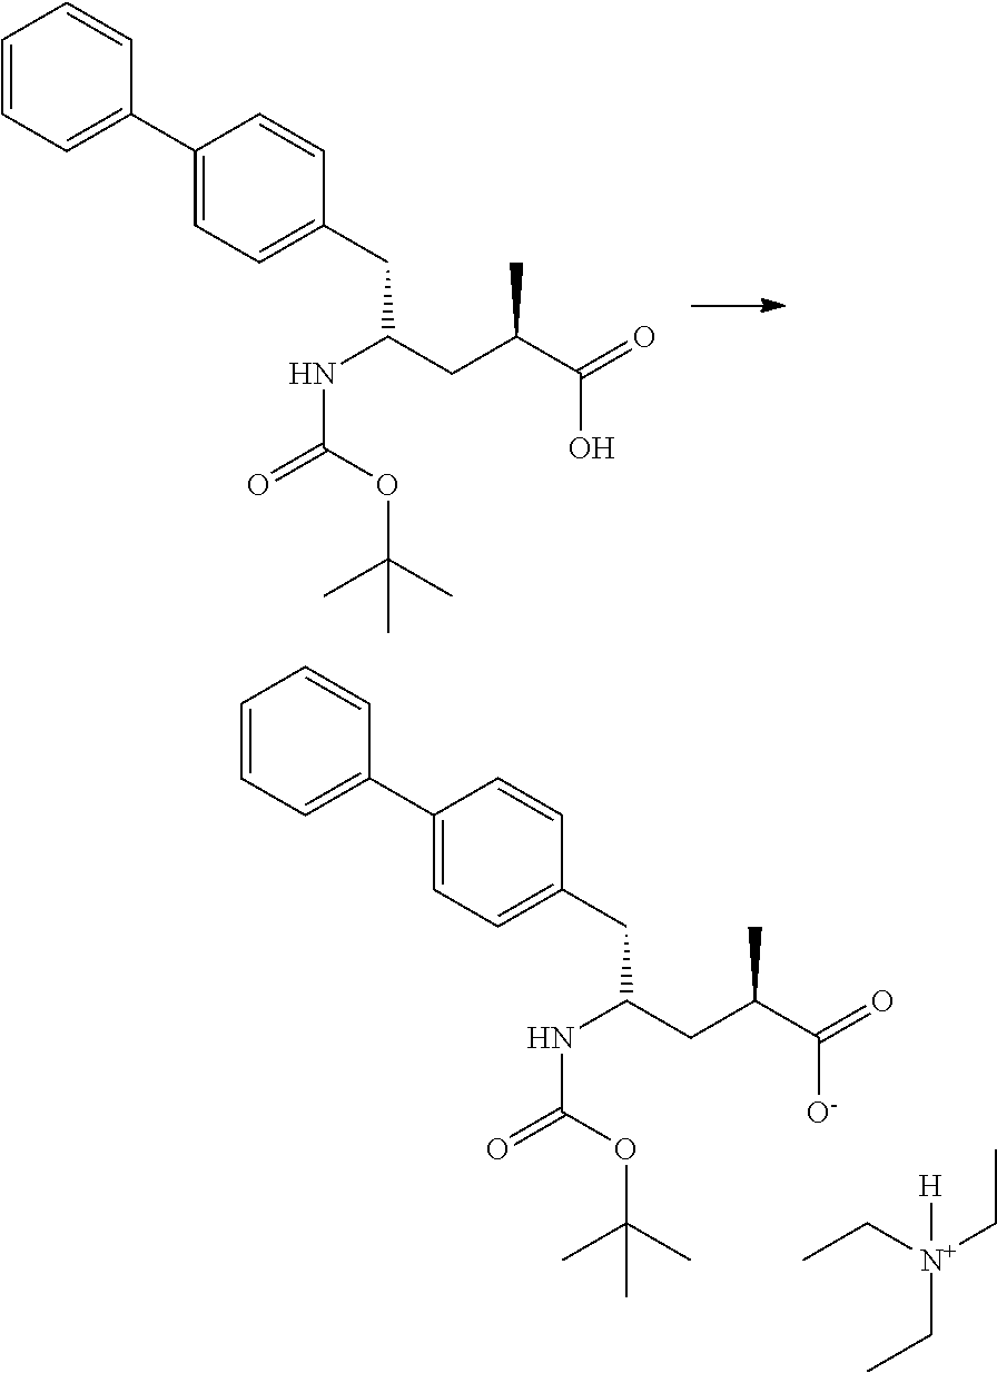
C1=CC=C(C2=CC=C(CC(NC(OC(C)(C)C)=O)CC(C)C(O)=O)C=C2)C=C1.C1=CC=C(C2=CC=C(CC(NC(OC(C)(C)C)=O)CC(C)C([O-])=O)C=C2)C=C1.[H][N+](CC)(CC)CC
